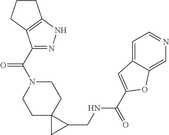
C1N(C(C2=NNC3=C2CCC3)=O)CCC2(C1)CC2CNC(C1=CC2=CC=NC=C2O1)=O
